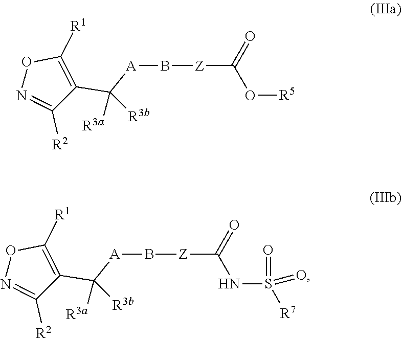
C1([R2])=NOC([R1])=C1C([A]B[Z]C(O[R5])=O)([R3b])[R3a].C1([R2])=NOC([R1])=C1C([A]B[Z]C(NS([R7])(=O)=O)=O)([R3b])[R3a]
